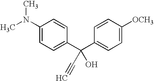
C1(N(C)C)=CC=C(C(C2=CC=C([OCH3])C=C2)(O)C#C)C=C1
